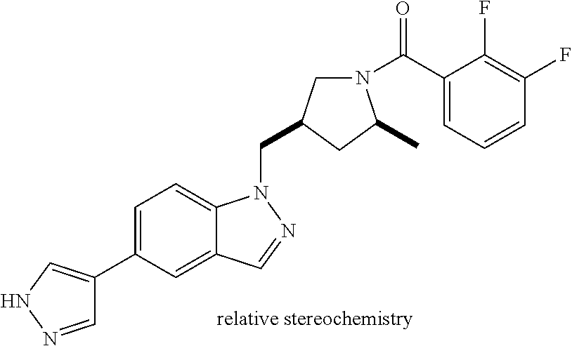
C1=NNC=C1C1=CC=C2C(=C1)C=NN2CC1CN(C(C2=CC=CC(F)=C2F)=O)C(C)C1
